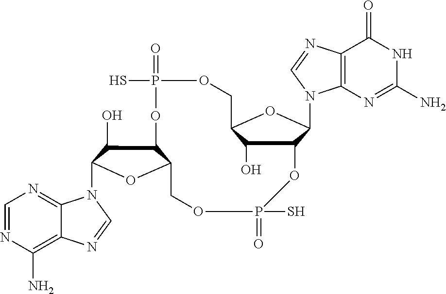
C12=C(N)N=CN=C1N(C1C(O)C3C(O1)COP(=O)(S)OC1C(O)C(COP(=O)(S)O3)OC1N1C3=C(N=C1)C(=O)NC(N)=N3)C=N2
